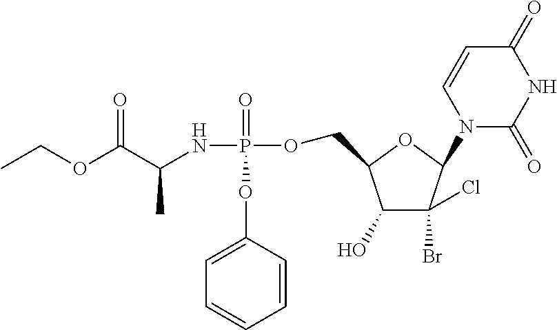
C1=CC(OP(NC(C(OCC)=O)C)(=O)OCC2C(O)C(Br)(Cl)C(N3C(=O)NC(=O)C=C3)O2)=CC=C1
